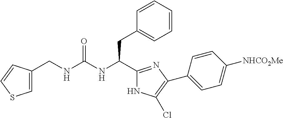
C(NC(CC1=CC=CC=C1)C1=NC(C2=CC=C([NHCO2Me])C=C2)=C(Cl)N1)(=O)NCC1=CSC=C1
